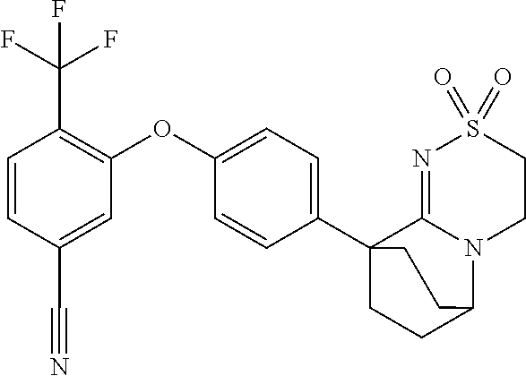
C1=CC(C#N)=CC(OC2=CC=C(C34CCC(N5C3=NS(=O)(=O)CC5)CC4)C=C2)=C1C(F)(F)F
